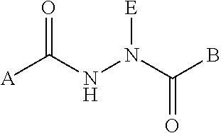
[A]C(NN(C(B)=O)[E])=O
